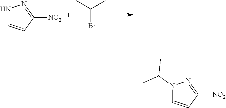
C1=CC([NO2])=NN1.C(C)(C)Br.C1=CC([NO2])=NN1C(C)C
